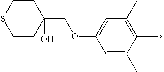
C1=C(C)C(C)=C(C)C=C1OCC1(O)CCSCC1
